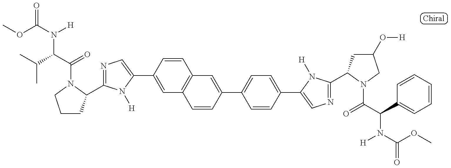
C1CC(C2=NC=C(C3=CC4=C(C=C3)C=C(C3=CC=C(C5=CN=C(C6CC(O[H])CN6C(C(C6=CC=CC=C6)N(C(OC)=O)[H])=O)N5[H])C=C3)C=C4)N2[H])N(C(=O)C(N([H])C(=O)OC)C(C)C)C1
